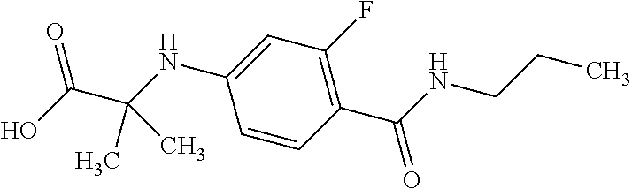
C1=CC(C(NCCC)=O)=C(F)C=C1NC(C(O)=O)(C)C
